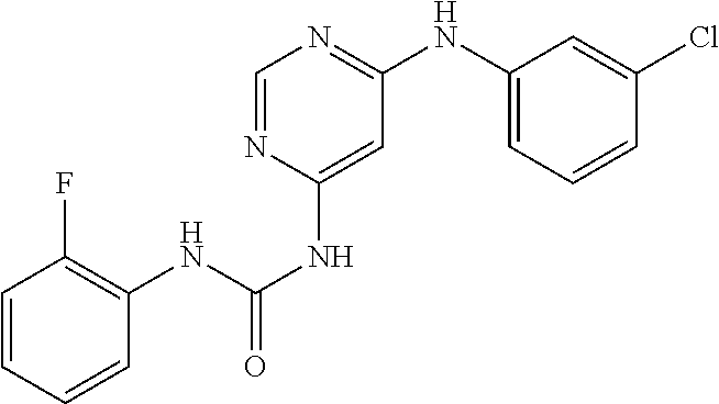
C1=CC=C(NC2=NC=NC(NC(NC3=C(F)C=CC=C3)=O)=C2)C=C1Cl
